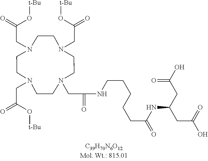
N1(CC(=O)O[t-Bu])CCN(CC(=O)O[t-Bu])CCN(CC(=O)O[t-Bu])CCN(CC(=O)NCCCCCC(=O)NC(CC(O)=O)CC(O)=O)CC1
